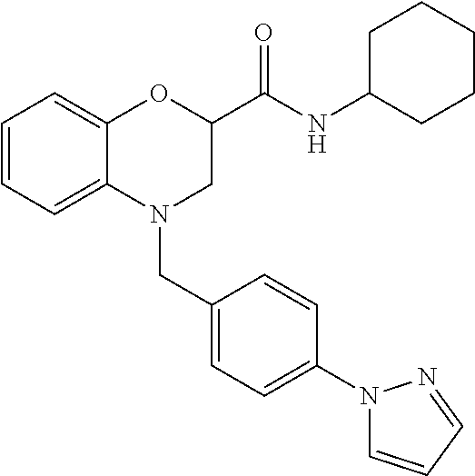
C1=CC=C2C(=C1)OC(C(NC1CCCCC1)=O)CN2CC1=CC=C(N2C=CC=N2)C=C1
